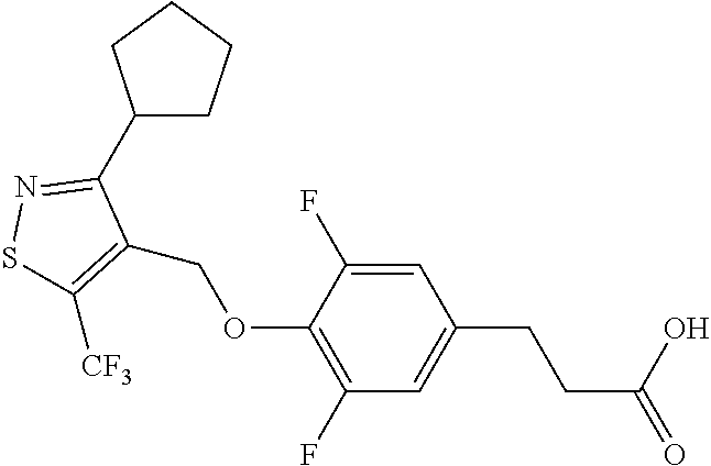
C1(C2=NSC([CF3])=C2COC2=C(F)C=C(CCC(=O)O)C=C2F)CCCC1
